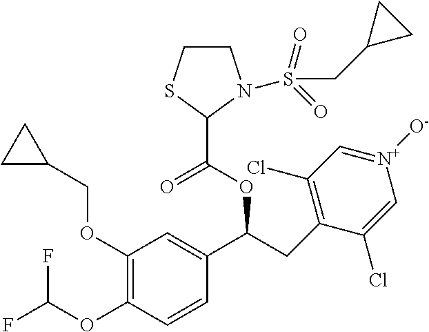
C1(OCC2CC2)=C(OC(F)F)C=CC(C(CC2=C(Cl)C=[N+]([O-])C=C2Cl)OC(=O)C2N(S(=O)(=O)CC3CC3)CCS2)=C1
